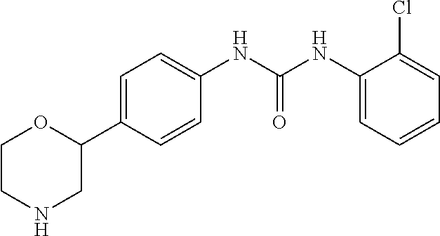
C1(NC(NC2=CC=C(C3CNCCO3)C=C2)=O)=CC=CC=C1Cl
